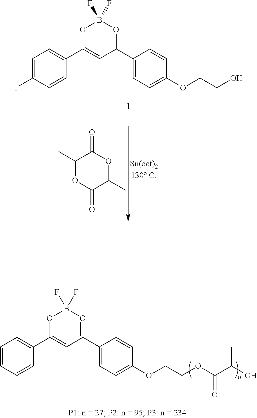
C1=CC=CC(C2=CC(C3=CC=C(OCCOC(C(O)C)=O)C=C3)=OB(F)(F)O2)=C1.C1(C)OC(=O)C(C)OC1=O.C1=C(I)C=CC(C2=CC(C3=CC=C(OCCO)C=C3)=OB(F)(F)O2)=C1
